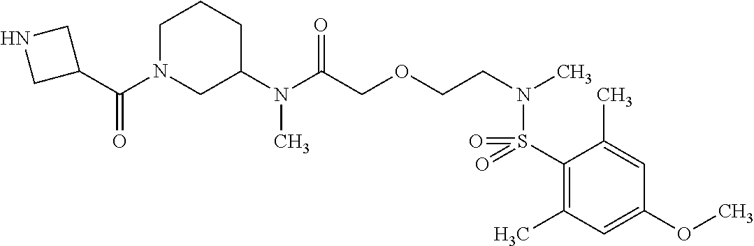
C1(S(N(CCOCC(N(C2CCCN(C(C3CNC3)=O)C2)C)=O)C)(=O)=O)=C(C)C=C(OC)C=C1C
